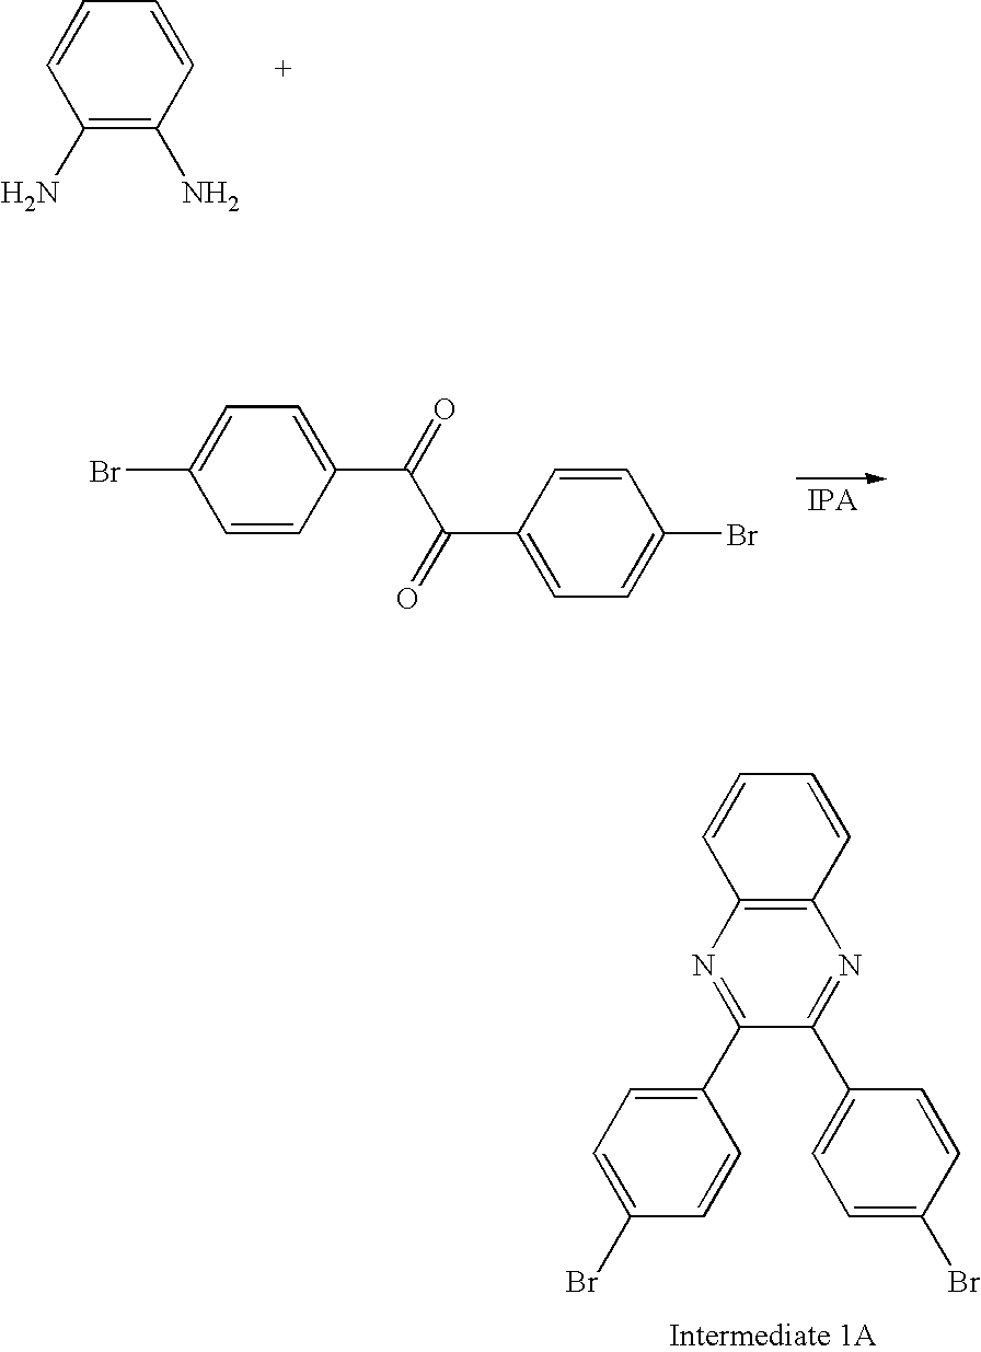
C1(N)=C(N)C=CC=C1.C1=CC(C(=O)C(C2=CC=C(Br)C=C2)=O)=CC=C1Br.C12=C(N=C(C3=CC=C(Br)C=C3)C(C3=CC=C(Br)C=C3)=N1)C=CC=C2
